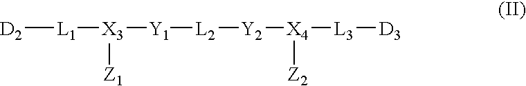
[D2][L1][X3]([Y1][L2][Y2][X4]([L3][D3])[Z2])[Z1]
